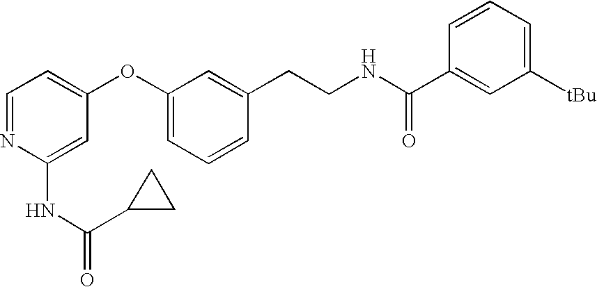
C1=NC(NC(C2CC2)=O)=CC(OC2=CC=CC(CCNC(C3=CC([tBu])=CC=C3)=O)=C2)=C1
